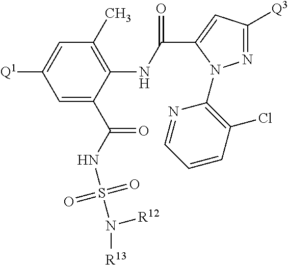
C1=C(C(=O)NS(N([R12])[R13])(=O)=O)C(NC(=O)C2=CC([Q3])=NN2C2=C(Cl)C=CC=N2)=C(C)C=C1[Q1]
